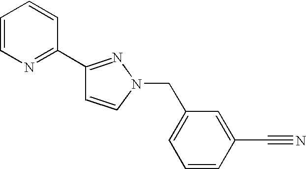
C1(C2=NC=CC=C2)=NN(CC2=CC=CC(C#N)=C2)C=C1
